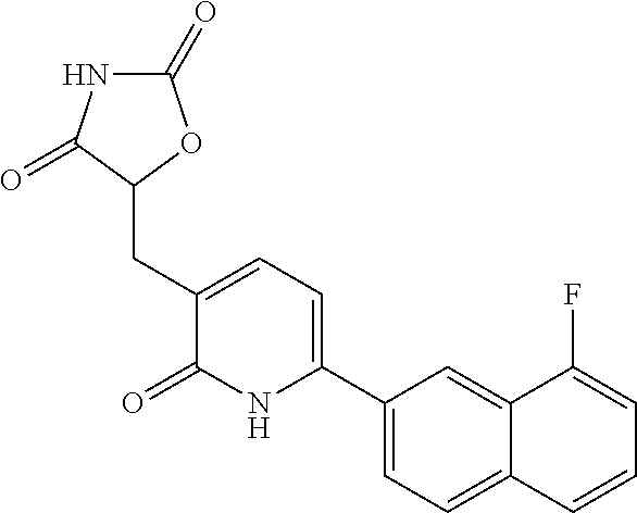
C1(C2=CC=C(CC3C(=O)NC(=O)O3)C(=O)N2)=CC=C2C(=C1)C(F)=CC=C2
